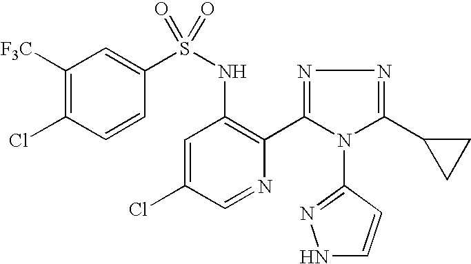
C1([F3C])=C(Cl)C=CC(S(NC2=C(C3=NN=C(C4CC4)N3C3=NNC=C3)N=CC(Cl)=C2)(=O)=O)=C1
